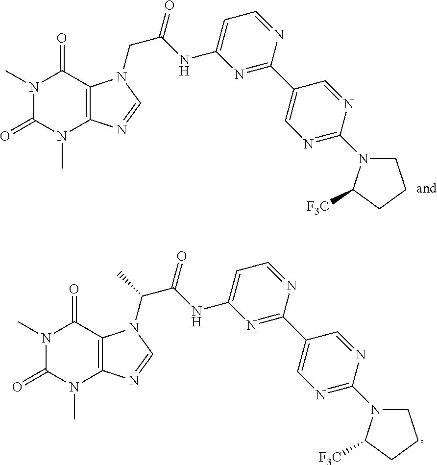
N1(C)C(=O)N(C)C2=C(C1=O)N(CC(=O)NC1=CC=NC(C3=CN=C(N4CCCC4[F3C])N=C3)=N1)C=N2.N1(C)C(=O)N(C)C2=C(C1=O)N(C(C(=O)NC1=CC=NC(C3=CN=C(N4CCCC4[F3C])N=C3)=N1)C)C=N2
